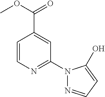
C1=CN=C(N2N=CC=C2O)C=C1C(OC)=O
